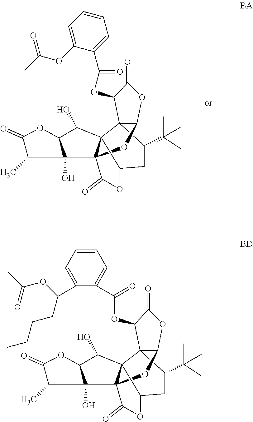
C1(C)C2(O)C(OC1=O)C(O)C13C24C(=O)OC1CC(C(C)(C)C)C31C(O4)OC(=O)C1OC(C1=CC=CC=C1OC(=O)C)=O.C1(C)C2(O)C(OC1=O)C(O)C13C24C(=O)OC1CC(C(C)(C)C)C31C(O4)OC(=O)C1OC(C1=CC=CC=C1C(OC(C)=O)CCCC)=O
